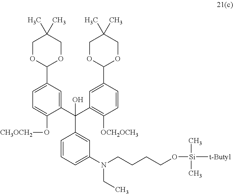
N(CCCCO[Si](C)(C)[t-Butyl])(CC)C1=CC=CC(C(C2=CC(C3OCC(C)(C)CO3)=CC=C2O[CH3OCH2])(C2=C([OCH2OCH3])C=CC(C3OCC(C)(C)CO3)=C2)O)=C1
